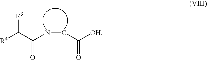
C(CNC(C([R4])[R3])=O)([OH])=O
